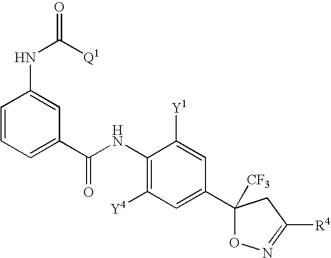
C1=CC=C(C(NC2=C([Y4])C=C(C3([CF3])ON=C([R4])C3)C=C2[Y1])=O)C=C1NC(=O)[Q1]
